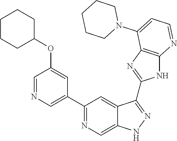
C1(C2=NC=C3C(=C2)C(C2=NC4=C(N2)N=CC=C4N2CCCCC2)=NN3)=CN=CC(OC2CCCCC2)=C1
